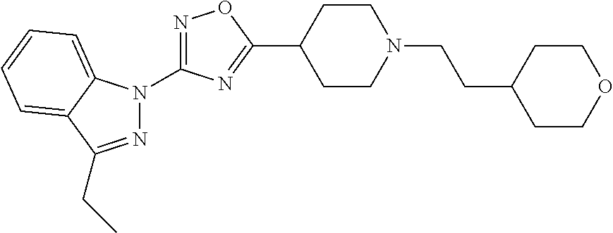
C1CC(C2=NC(N3N=C(CC)C4=CC=CC=C34)=NO2)CCN1CCC1CCOCC1
